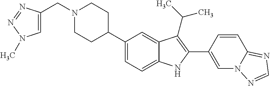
N1(CC2=CN(C)N=N2)CCC(C2=CC=C3C(=C2)C(C(C)C)=C(C2=CN4C(=NC=N4)C=C2)N3)CC1
